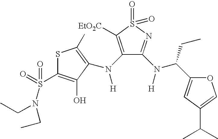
S1C(S(=O)(N(CC)CC)=O)=C(O)C(N(C2=C([EtO2C])S(=O)(=O)N=C2N([H])C(CC)C2=CC(C(C)C)=CO2)[H])=C1C
